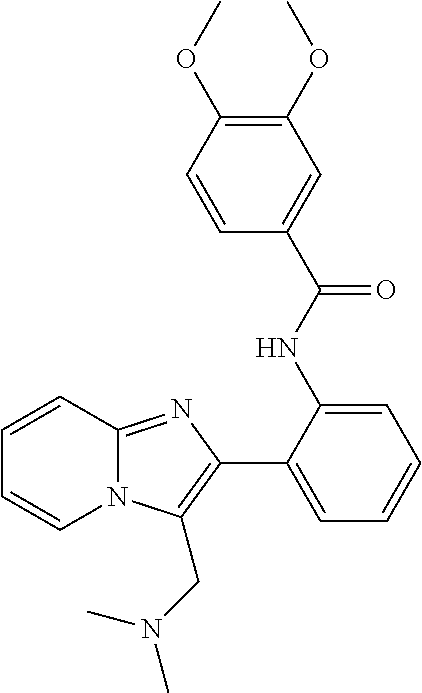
C1(NC(C2=CC(OC)=C(OC)C=C2)=O)=CC=CC=C1C1=C(CN(C)C)N2C(=N1)C=CC=C2
